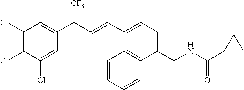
C1(Cl)=CC(C(C=CC2=CC=C(CNC(C3CC3)=O)C3=C2C=CC=C3)[CF3])=CC(Cl)=C1Cl
